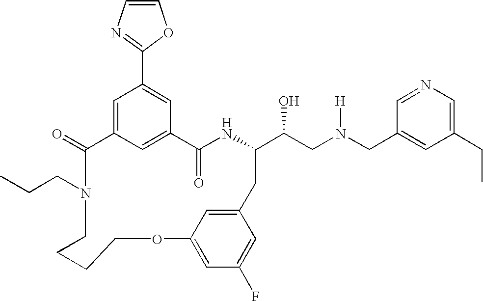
C1(=O)C2=CC(C3=NC=CO3)=CC(=C2)C(=O)NC(C(CN(CC2=CC(CC)=CN=C2)[H])O)CC2=CC(=CC(F)=C2)OCCCCN1CCC
